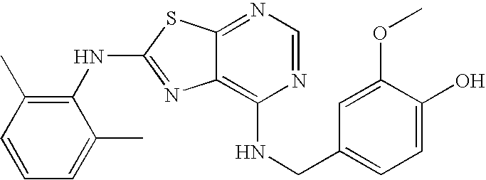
N1=CN=C2C(=C1NCC1=CC=C(O)C(OC)=C1)N=C(NC1=C(C)C=CC=C1C)S2
